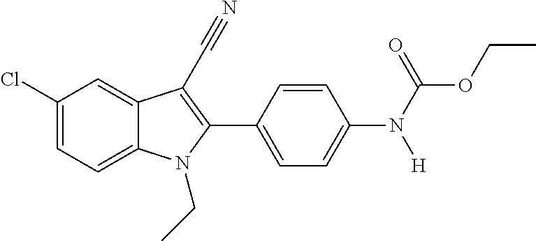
C1=C2C(=CC(Cl)=C1)C(C#N)=C(C1=CC=C(N(C(OCC)=O)[H])C=C1)N2CC
